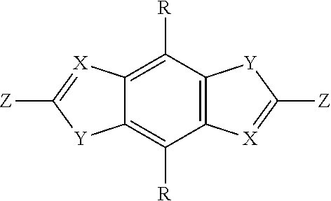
C12=C([R])C3=C(C([R])=C1[X]=C([Z])[Y]2)[Y]C([Z])=[X]3
